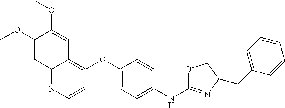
C12=NC=CC(OC3=CC=C(NC4=NC(CC5=CC=CC=C5)CO4)C=C3)=C1C=C(OC)C(OC)=C2
